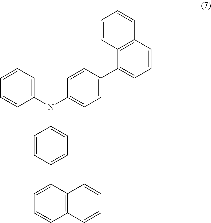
C1(N(C2=CC=C(C3=CC=CC4=C3C=CC=C4)C=C2)C2=CC=C(C3=CC=CC4=C3C=CC=C4)C=C2)=CC=CC=C1
